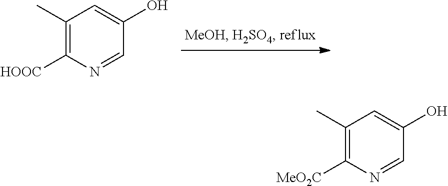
C1(C)=C([HOOC])N=CC(O)=C1.C1(C)=C([MeO2C])N=CC(O)=C1
